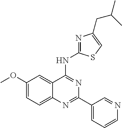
C1(OC)=CC=C2C(=C1)C(NC1=NC(CC(C)C)=CS1)=NC(C1=CC=CN=C1)=N2
